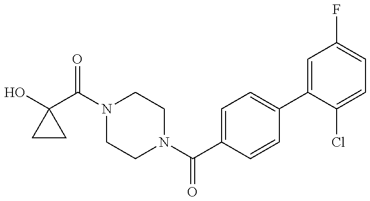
C1(O)(C(N2CCN(C(C3=CC=C(C4=CC(F)=CC=C4Cl)C=C3)=O)CC2)=O)CC1
